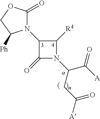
C1(N2C(=O)OCC2[Ph])C(=O)N(C(CC(=O)[A])C([A])=O)C1[R4]
